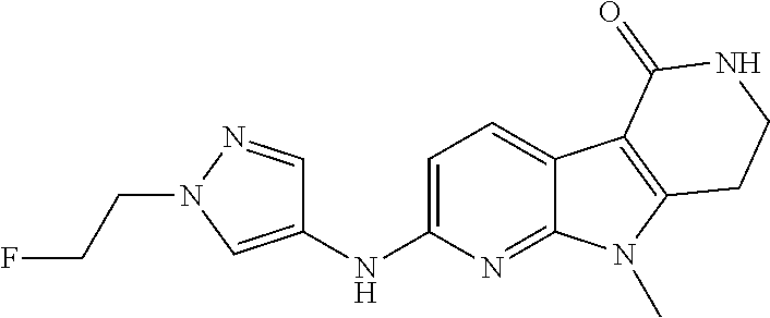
C1(NC2=CN(CCF)N=C2)=CC=C2C(=N1)N(C)C1=C2C(=O)NCC1
